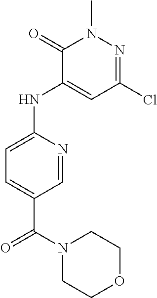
C1(NC2=CC(Cl)=NN(C)C2=O)=CC=C(C(N2CCOCC2)=O)C=N1
